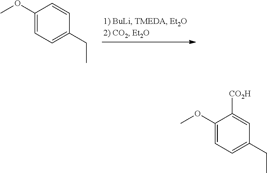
C1(OC)=CC=C(CC)C=C1.C1(OC)=CC=C(CC)C=C1[CO2H]
